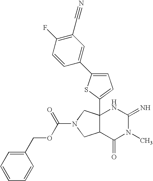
C12(C3=CC=C(C4=CC(C#N)=C(F)C=C4)S3)C(C(=O)N(C)C(=N)N1)CN(C(OCC1=CC=CC=C1)=O)C2
